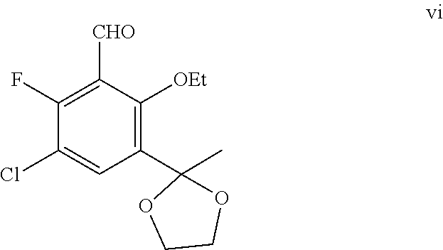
C1(Cl)=CC(C2(C)OCCO2)=C([OEt])C([CHO])=C1F
